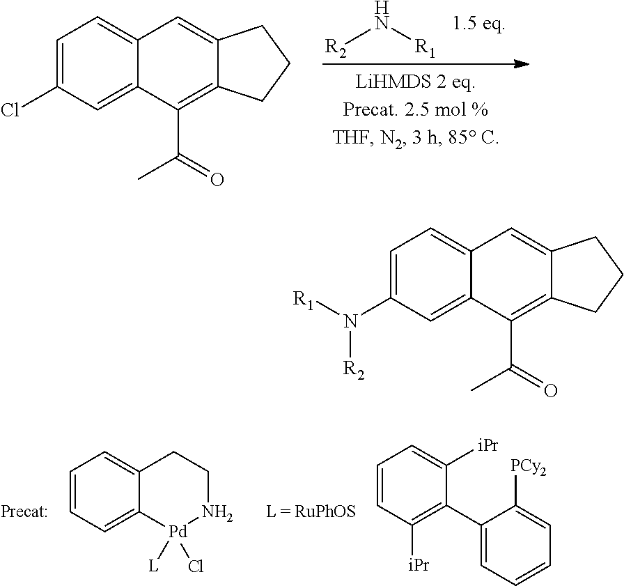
[R2]N[R1].C1=C(Cl)C=C2C(=C1)C=C1C(=C2C(C)=O)CCC1.C1=CC=C2C(=C1)CCN[Pd]2([L])Cl.C1=CC([iPr])=C(C2=CC=CC=C2[PCy2])C([iPr])=C1.C1=C(N([R2])[R1])C=C2C(=C1)C=C1C(=C2C(C)=O)CCC1
